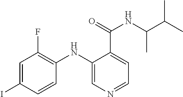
C1=C(I)C=CC(NC2=CN=CC=C2C(=O)NC(C)C(C)C)=C1F
